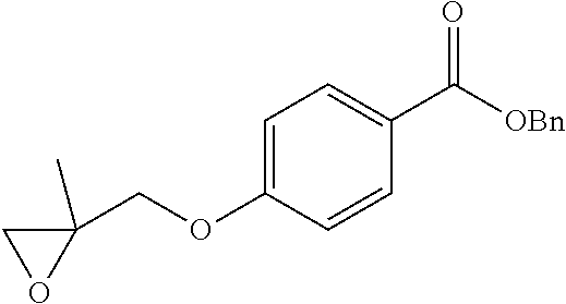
C1(COC2=CC=C(C([OBn])=O)C=C2)(C)CO1
